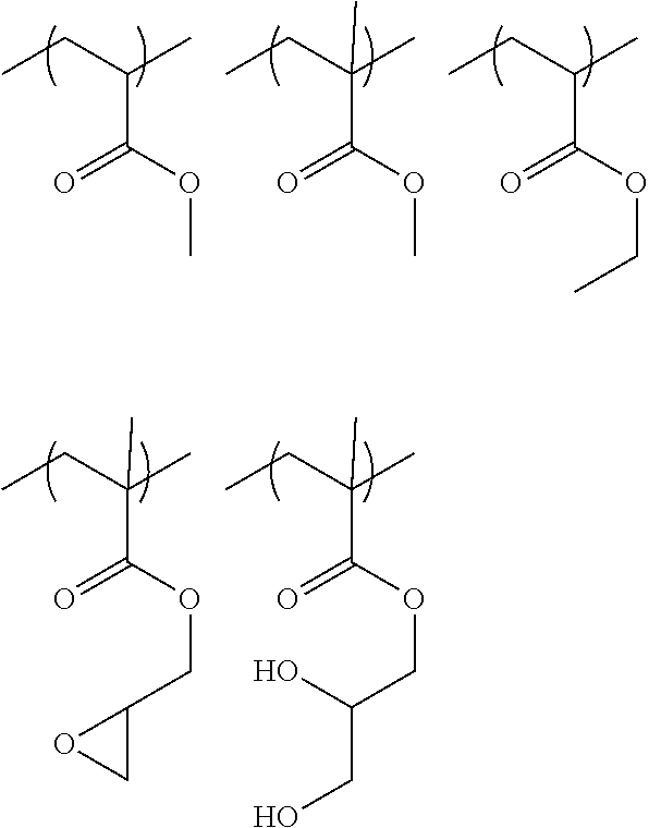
C(C(OC)=O)(CC)C.C(C(OC)=O)(CC)(C)C.C(C(OCC)=O)(CC)C.C(C(OCC1OC1)=O)(CC)(C)C.C(C(OCC(O)CO)=O)(CC)(C)C
